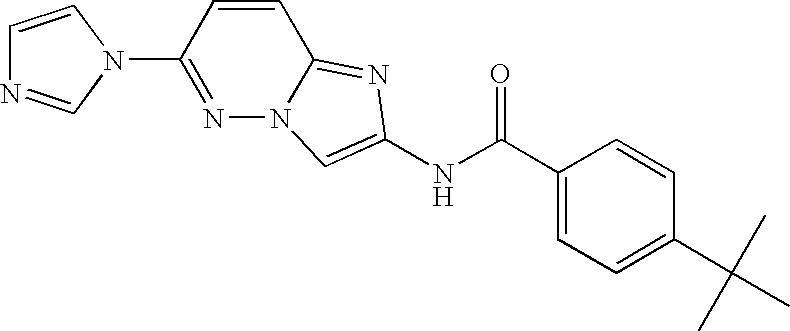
C1=CN(C2=NN3C(=NC(NC(=O)C4=CC=C(C(C)(C)C)C=C4)=C3)C=C2)C=N1
